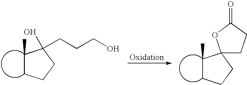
C1(C)CCCC1(CCCO)O.C1(C)CCCC12CCC(=O)O2
